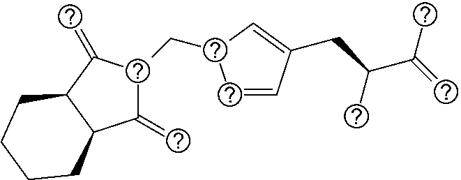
C1=CC(CC(C(=C)C)C)=CC1CC1C(=C)C2C(C1=C)CCCC2
